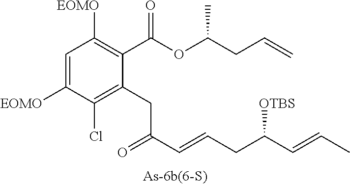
C1=C([EOMO])C(Cl)=C(CC(C=CCC([OTBS])C=CC)=O)C(C(OC(CC=C)C)=O)=C1[EOMO]
